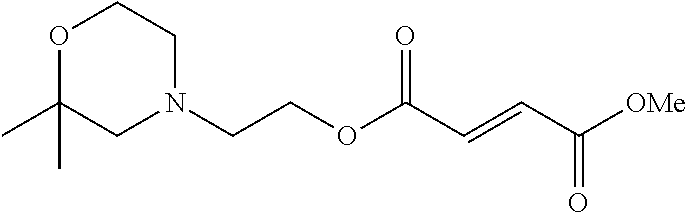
N1(CCOC(C=CC([OMe])=O)=O)CCOC(C)(C)C1
